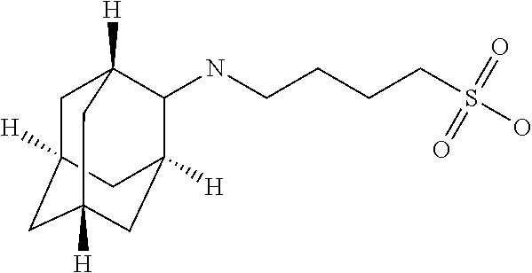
C(CCCS(O)(=O)=O)NC1C2([H])CC3([H])CC([H])(CC1([H])C3)C2
